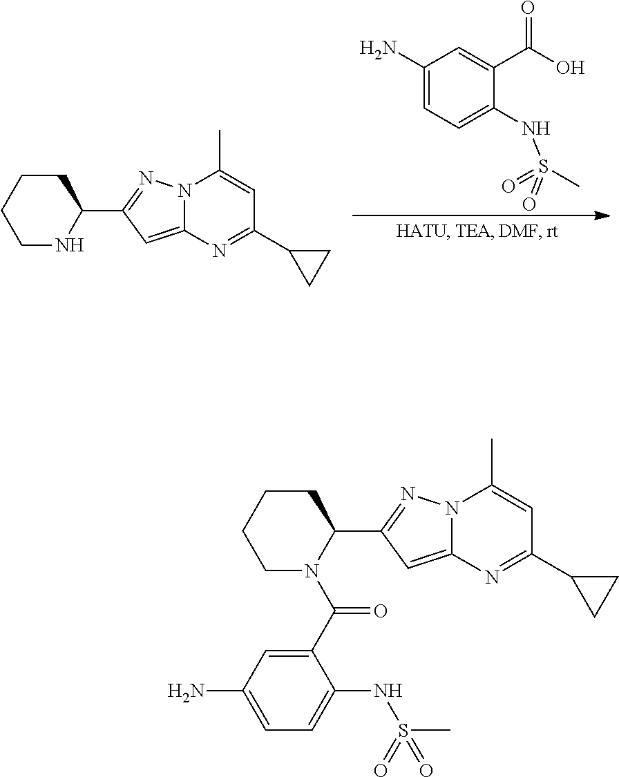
C1CCCNC1C1=NN2C(=C1)N=C(C1CC1)C=C2C.C1(N)=CC=C(NS(=O)(=O)C)C(C(O)=O)=C1.C1CCCN(C(C2=CC(N)=CC=C2NS(C)(=O)=O)=O)C1C1=NN2C(=C1)N=C(C1CC1)C=C2C
